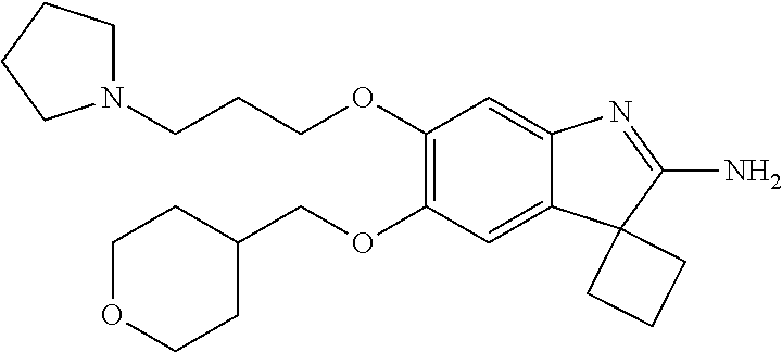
N1(CCCOC2=C(OCC3CCOCC3)C=C3C(=C2)N=C(N)C32CCC2)CCCC1
